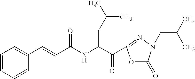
C(=CC(NC(C(=O)C1=NN(CC(C)C)C(=O)O1)CC(C)C)=O)C1=CC=CC=C1
